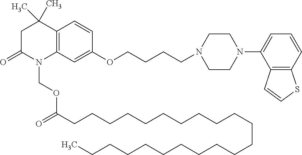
C12=C(C=C(OCCCCN3CCN(C4=CC=CC5=C4C=CS5)CC3)C=C1)N(COC(CCCCCCCCCCCCCCCCCCCCCC)=O)C(=O)CC2(C)C
